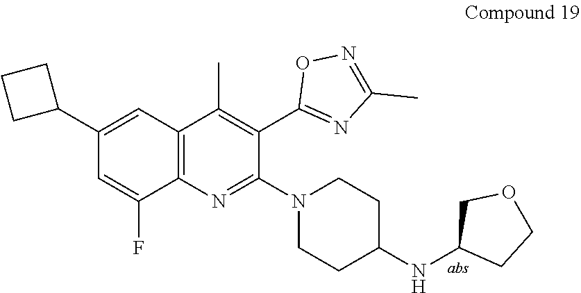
N1(C2=NC3=C(C=C(C4CCC4)C=C3F)C(C)=C2C2=NC(C)=NO2)CCC(NC2CCOC2)CC1
